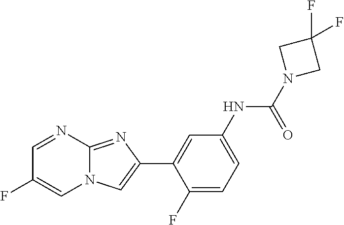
C1=NC2=NC(C3=CC(NC(N4CC(F)(F)C4)=O)=CC=C3F)=CN2C=C1F
